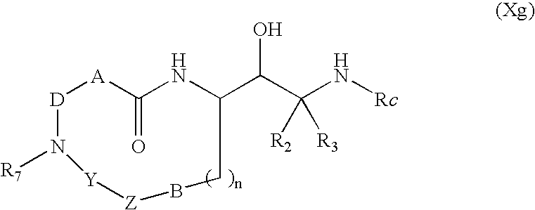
[D]1[A]C(=O)NC(C(C(N[Rc])([R2])[R3])O)CB[Z][Y]N1[R7]
